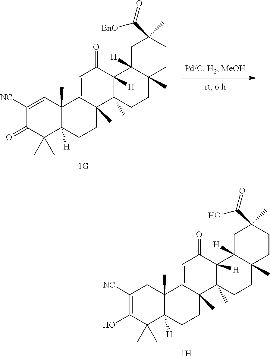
C1(=O)C(C)(C)C2([H])C(C)(C=C1[NC])C1=CC(=O)C3([H])C(C)(C1(C)CC2)CCC1(C)C3([H])CC(C(=O)[BnO])(C)CC1.C1(O)=C([NC])CC2(C)C([H])(C1(C)C)CCC1(C)C2=CC(=O)C2([H])C1(C)CCC1(C)C2([H])CC(C(=O)O)(C)CC1
